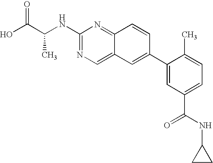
OC(C(NC1=NC=C2C(=N1)C=CC(C1=CC(C(NC3CC3)=O)=CC=C1C)=C2)C)=O
